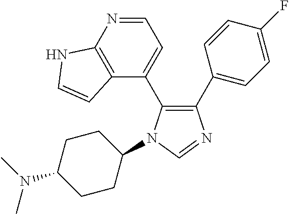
C1(C2=CC=C(F)C=C2)=C(C2=CC=NC3=C2C=CN3)N(C2CCC(N(C)C)CC2)C=N1
